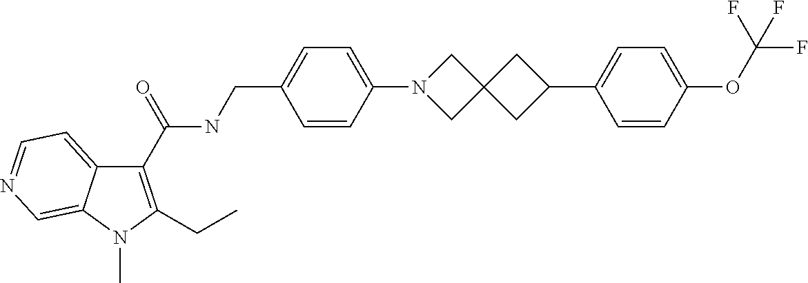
C1(C(NCC2=CC=C(N3CC4(C3)CC(C3=CC=C(OC(F)(F)F)C=C3)C4)C=C2)=O)=C(CC)N(C)C2=CN=CC=C12
